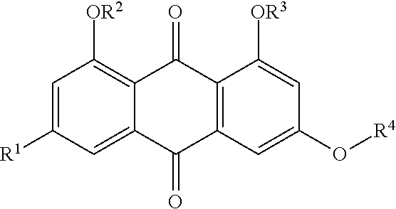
C1=C([R1])C=C2C(=C1[OR2])C(=O)C1=C(C2=O)C=C(O[R4])C=C1[OR3]
